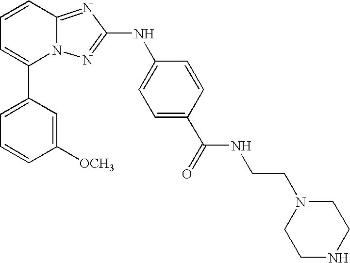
C1(C2=CC=CC3=NC(NC4=CC=C(C(NCCN5CCNCC5)=O)C=C4)=NN23)=CC=CC([OCH3])=C1
